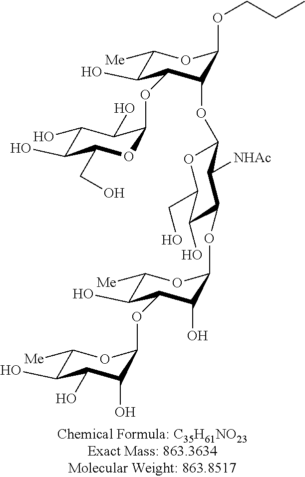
C1([Me])C(O)C(OC2OC(CO)C(O)C(O)C2O)C(OC2OC(CO)C(O)C(OC3C(O)C(OC4C(O)C(O)C(O)C([Me])O4)C(O)C([Me])O3)C2[NHAc])C(OCCC)O1
